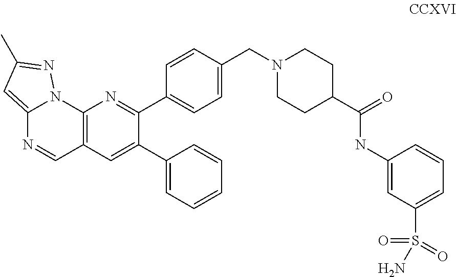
C12=C(C=C(C3=CC=CC=C3)C(C3=CC=C(CN4CCC(C(=O)NC5=CC(S(=O)(=O)N)=CC=C5)CC4)C=C3)=N1)C=NC1=CC(C)=NN21
